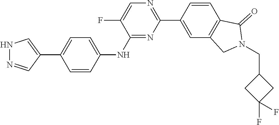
N1N=CC(C2=CC=C(NC3=NC(C4=CC5=C(C=C4)C(=O)N(CC4CC(F)(F)C4)C5)=NC=C3F)C=C2)=C1
